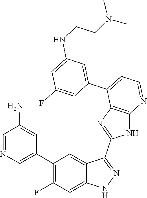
C1=NC=C(C2=C(F)C=C3C(=C2)C(C2=NC4=C(N2)N=CC=C4C2=CC(NCCN(C)C)=CC(F)=C2)=NN3)C=C1N
